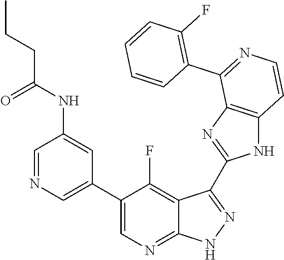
C1=NC=C(C2=CN=C3C(=C2F)C(C2=NC4=C(N2)C=CN=C4C2=C(F)C=CC=C2)=NN3)C=C1NC(CCC)=O
